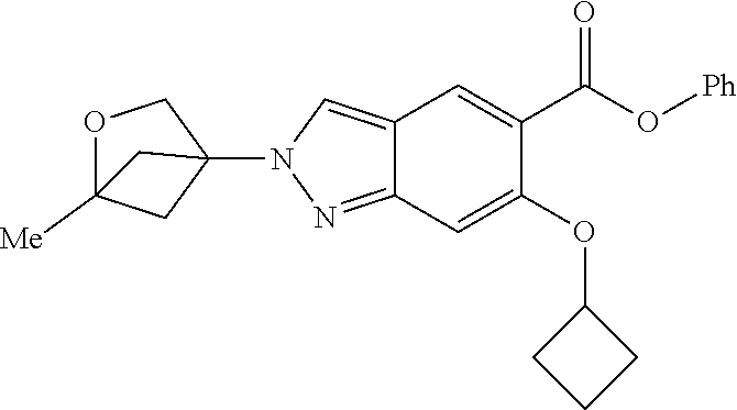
C12(N3N=C4C(=C3)C=C(C(O[Ph])=O)C(OC3CCC3)=C4)COC([Me])(C1)C2
